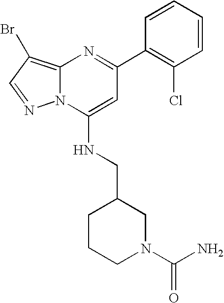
C12=C(Br)C=NN1C(NCC1CCCN(C(N)=O)C1)=CC(C1=C(Cl)C=CC=C1)=N2
